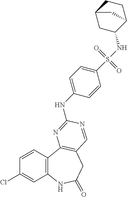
C1(Cl)=CC2=C(C=C1)C1=C(CC(=O)N2)C=NC(NC2=CC=C(S(NC3C4CCC(C3)C4)(=O)=O)C=C2)=N1
